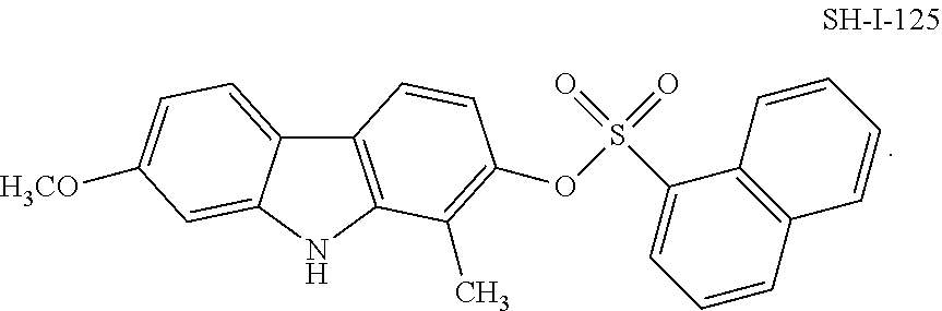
C12=C(NC3=CC([H3CO])=CC=C13)C(C)=C(OS(C1=CC=CC3=C1C=CC=C3)(=O)=O)C=C2
